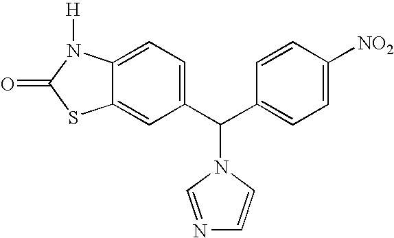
C12=CC(C(C3=CC=C([NO2])C=C3)N3C=CN=C3)=CC=C1N([H])C(=O)S2
